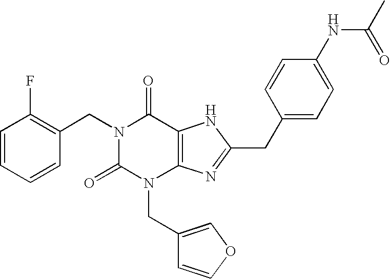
N1(CC2=C(F)C=CC=C2)C(=O)N(CC2=COC=C2)C2=C(C1=O)NC(CC1=CC=C(NC(=O)C)C=C1)=N2
